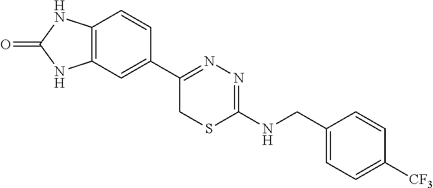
C12=C(C=C(C3=NN=C(NCC4=CC=C([CF3])C=C4)SC3)C=C1)NC(=O)N2
